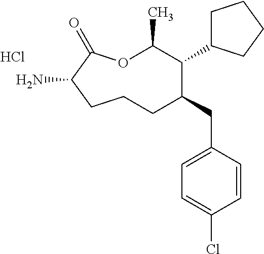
Cl.O1C(C)C(C2CCCC2)C(CC2=CC=C(Cl)C=C2)CCCC(N)C1=O
